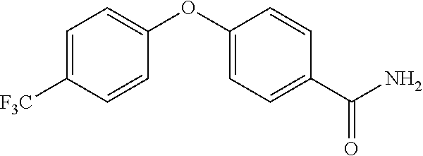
C1=C([F3C])C=CC(OC2=CC=C(C(N)=O)C=C2)=C1
